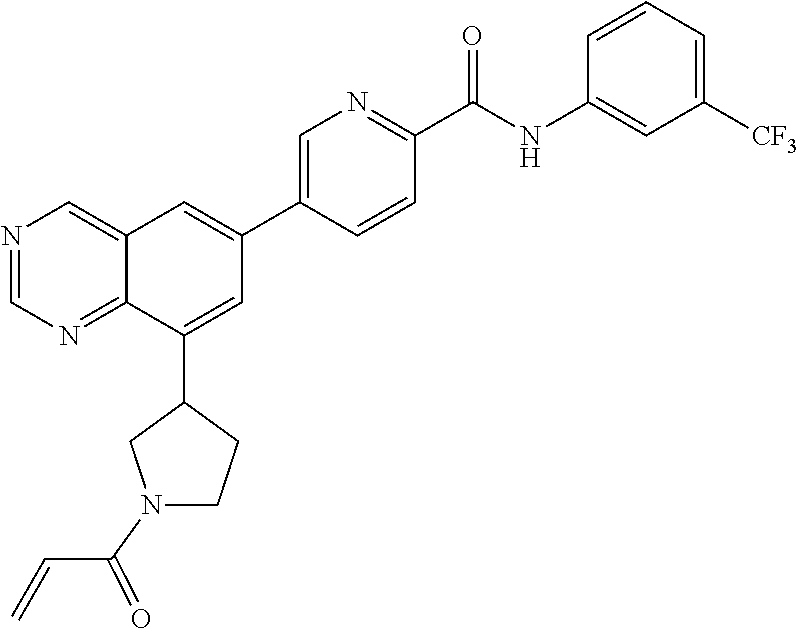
C1(C2=CC(C3=CN=C(C(NC4=CC([CF3])=CC=C4)=O)C=C3)=CC3=CN=CN=C23)CN(C(C=C)=O)CC1
